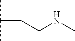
CC(C)CCNC
